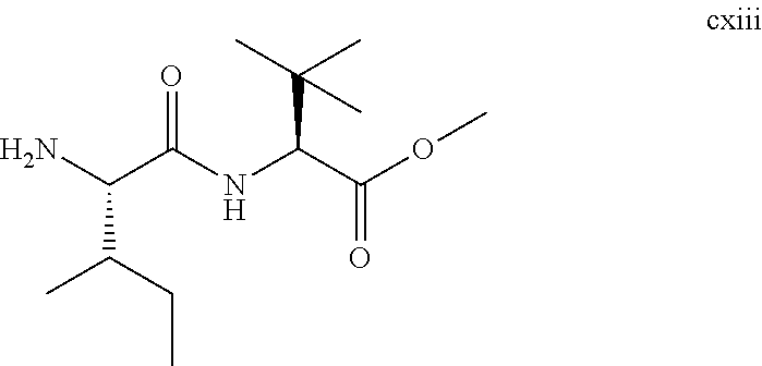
NC(C(NC(C(=O)OC)C(C)(C)C)=O)C(CC)C
